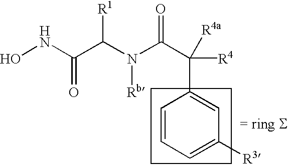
ONC(C(N(C(C([R4])(C1=CC([R3])=CC=C1)[R4a])=O)[Rb])[R1])=O
